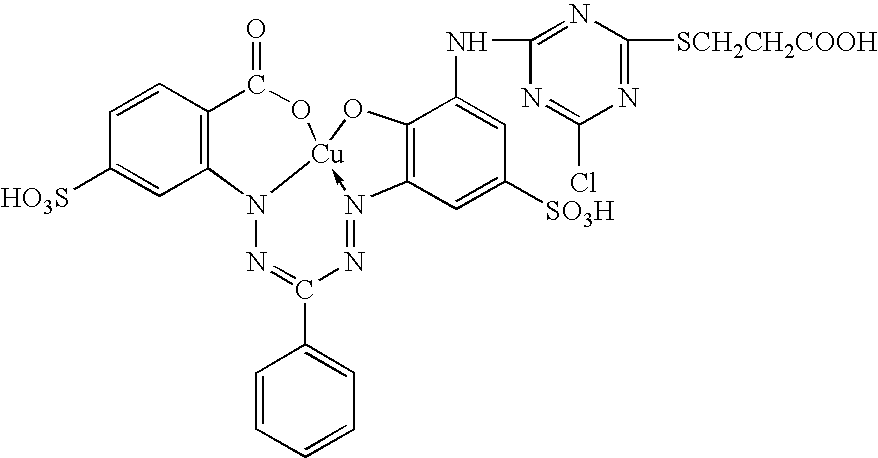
C1=CC([HO3S])=CC2=C1C(=O)O[Cu]13-N(=NC(C4=CC=CC=C4)=NN12)C1=C(C(NC2=NC([SCH2CH2COOH])=NC(Cl)=N2)=CC([SO3H])=C1)O3
